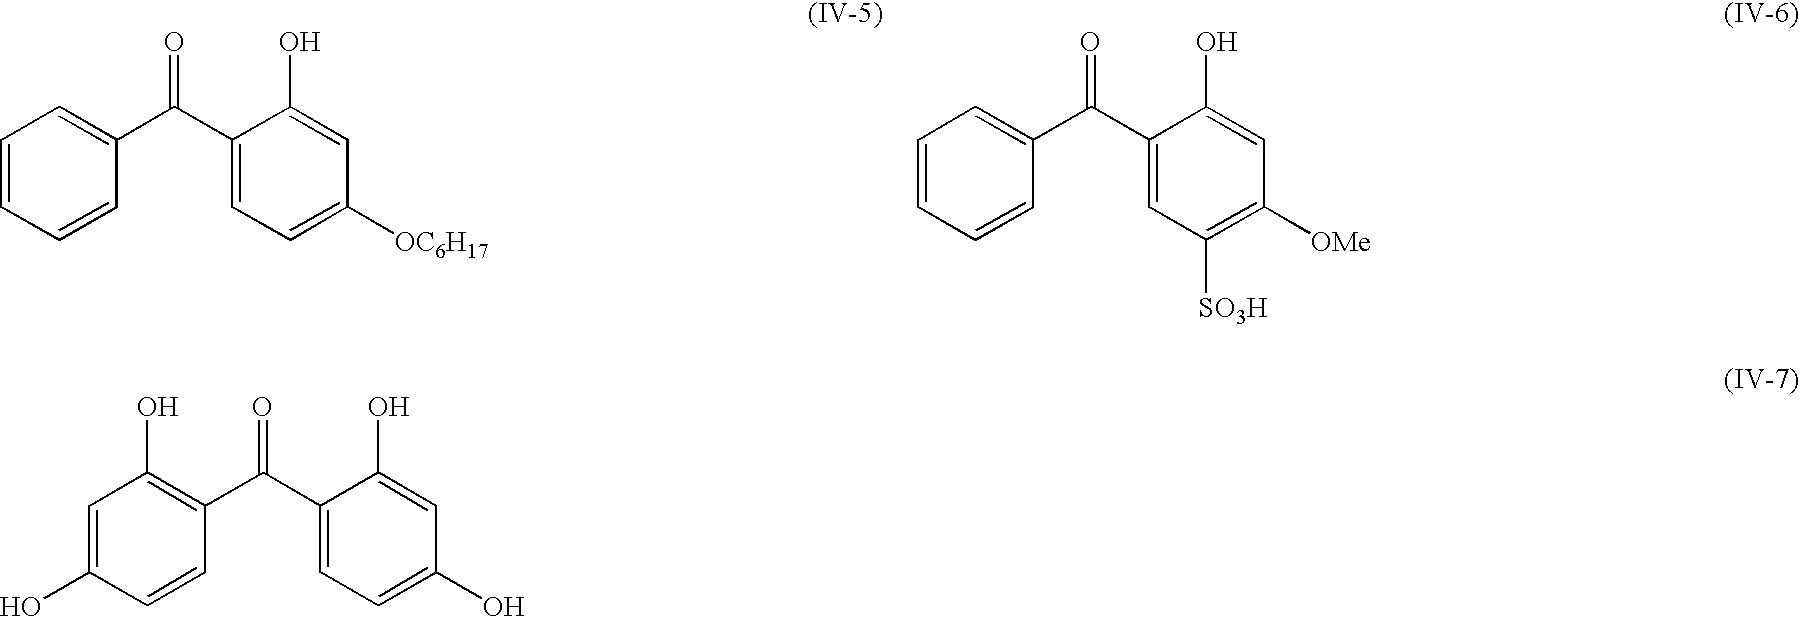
C1=CC=CC(C(C2=CC=C([OC6H17])C=C2O)=O)=C1.C1=CC=CC(C(C2=CC([SO3H])=C([OMe])C=C2O)=O)=C1.C1=C(O)C=CC(C(C2=CC=C(O)C=C2O)=O)=C1O
